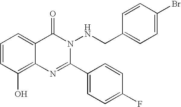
C1=CC(O)=C2C(=C1)C(=O)N(NCC1=CC=C(Br)C=C1)C(C1=CC=C(F)C=C1)=N2
